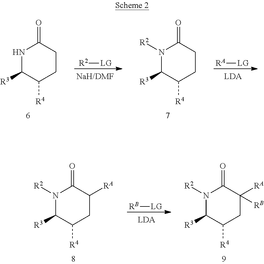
N1C([R3])C([R4])CCC1=O.[R2][LG].N1([R2])C([R3])C([R4])CCC1=O.[RA][LG].[RB][LG].N1([R2])C([R3])C([R4])CC([RA])C1=O.N1([R2])C([R3])C([R4])CC([RA])([RB])C1=O
